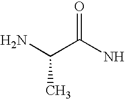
C(C(N)=O)(C)N
